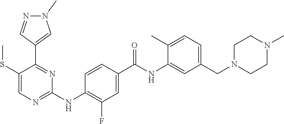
C1(C2=NC(NC3=C(F)C=C(C(NC4=CC(CN5CCN(C)CC5)=CC=C4C)=O)C=C3)=NC=C2SC)=CN(C)N=C1
